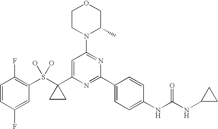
S(C1(C2=CC(N3C(C)COCC3)=NC(C3=CC=C(NC(NC4CC4)=O)C=C3)=N2)CC1)(O)(O)C1=C(F)C=CC(F)=C1
